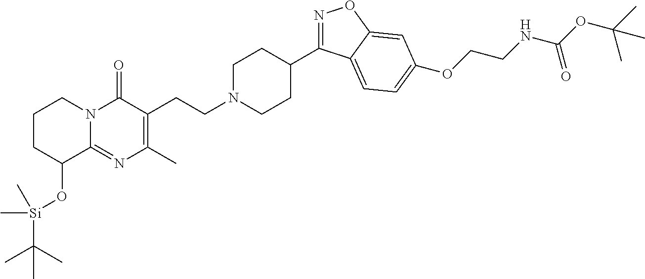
C1CC(O[Si](C(C)(C)C)(C)C)C2=NC(C)=C(CCN3CCC(C4=NOC5=CC(OCCNC(OC(C)(C)C)=O)=CC=C45)CC3)C(=O)N2C1
